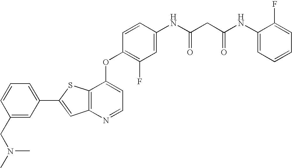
C12=C(SC(C3=CC=CC(CN(C)C)=C3)=C1)C(OC1=C(F)C=C(NC(CC(NC3=CC=CC=C3F)=O)=O)C=C1)=CC=N2
